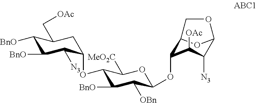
C12COC(O1)C([N3])C([OAc])C2OC1C([OBn])C([BnO])C(OC2C([N3])C([BnO])C([BnO])C(C[OAc])C2)C([MeO2C])O1
